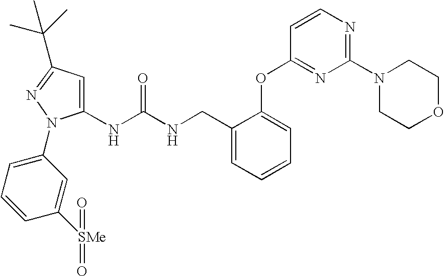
C1(NC(NCC2=CC=CC=C2OC2=NC(N3CCOCC3)=NC=C2)=O)=CC(C(C)(C)C)=NN1C1=CC=CC([SMe](=O)=O)=C1
